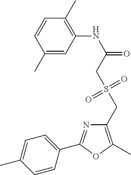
C1(C)=CC(NC(=O)CS(CC2=C(C)OC(C3=CC=C(C)C=C3)=N2)(=O)=O)=C(C)C=C1
